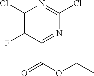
C1(Cl)=C(F)C(C(=O)OCC)=NC(Cl)=N1
